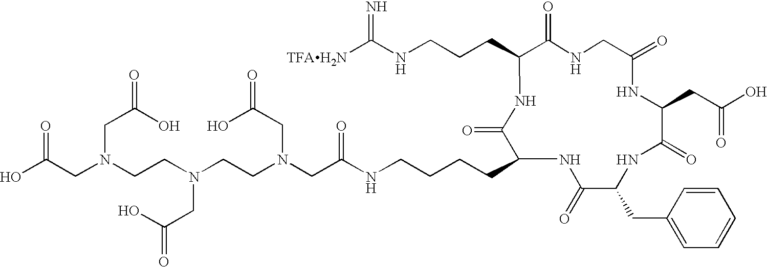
C(C(NCCCCC1NC(=O)C(CC2=CC=CC=C2)NC(=O)C(CC(O)=O)NC(=O)CNC(=O)C(CCCNC([TFAH2N])=N)NC1=O)=O)N(CCN(CCN(CC(O)=O)CC(=O)O)CC(=O)O)CC(=O)O
